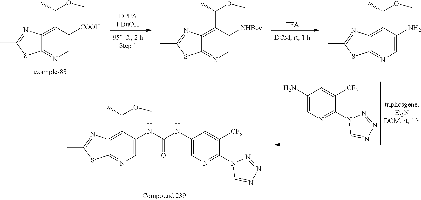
[DPPAt-BuOH].[TFA].[NHBoc]C1=CN=C2C(=C1C(OC)C)N=C(C)S2.NC1=CN=C2C(=C1C(OC)C)N=C(C)S2.C1(N2C=NN=N2)=NC=C(N)C=C1[CF3].C1(N2C=NN=N2)=NC=C(NC(=O)NC2=CN=C3C(=C2C(OC)C)N=C(C)S3)C=C1[CF3].[COOH]C1=CN=C2C(=C1C(OC)C)N=C(C)S2
